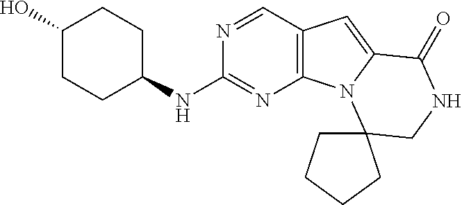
C12=C(C=NC(NC3CCC(O)CC3)=N1)C=C1N2C2(CCCC2)CNC1=O
